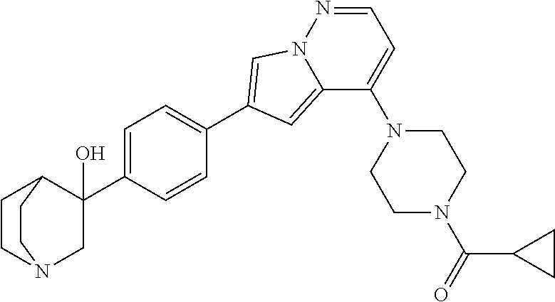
N1(C2=CC=NN3C2=CC(C2=CC=C(C4(O)CN5CCC4CC5)C=C2)=C3)CCN(C(=O)C2CC2)CC1
